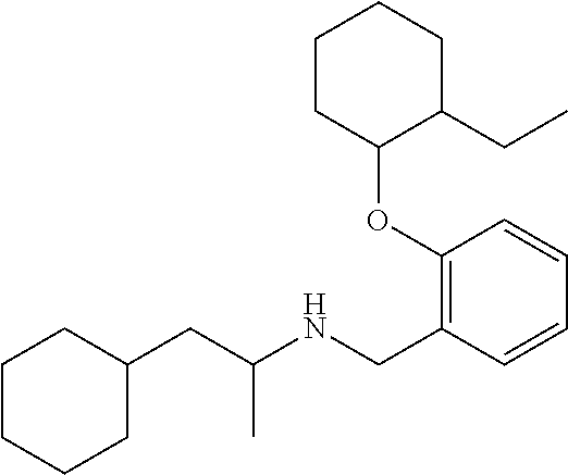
C1(CC(NCC2=C(OC3CCCCC3CC)C=CC=C2)C)CCCCC1
